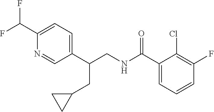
C1(C(NCC(C2=CC=C(C(F)F)N=C2)CC2CC2)=O)=CC=CC(F)=C1Cl
